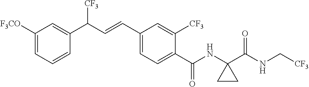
C1([F3CO])=CC=CC(C(C=CC2=CC=C(C(NC3(C(NC[CF3])=O)CC3)=O)C([CF3])=C2)[CF3])=C1
